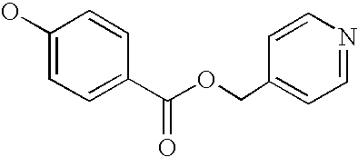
OC1=CC=C(C(OCC2=CC=NC=C2)=O)C=C1
